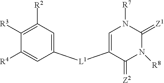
C1([R3])=C([R2])C=C([L1]C2=CN([R7])C(=[Z1])N([R8])C2=[Z2])C=C1[R4]
